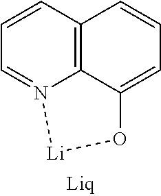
C1=CC2=C3N(=C1)[Li]OC3=CC=C2
